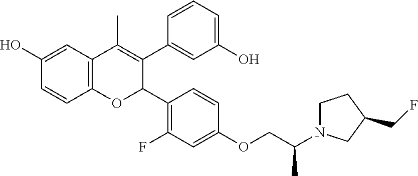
C12=C(C=C(O)C=C1)C(C)=C(C1=CC(O)=CC=C1)C(C1=C(F)C=C(OCC(N3CCC(CF)C3)C)C=C1)O2
